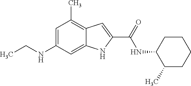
C12=CC(NCC)=CC(C)=C1C=C(C(=O)NC1C(C)CCCC1)N2
